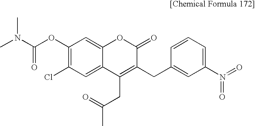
C1(OC(N(C)C)=O)=C(Cl)C=C2C(=C1)OC(=O)C(CC1=CC(N(=O)=O)=CC=C1)=C2CC(=O)C
